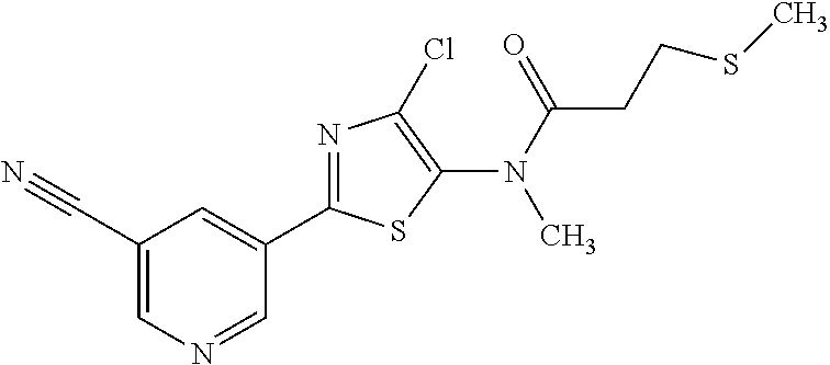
C1(C2=NC(Cl)=C(N(C(=O)CCSC)C)S2)=CC(C#N)=CN=C1
